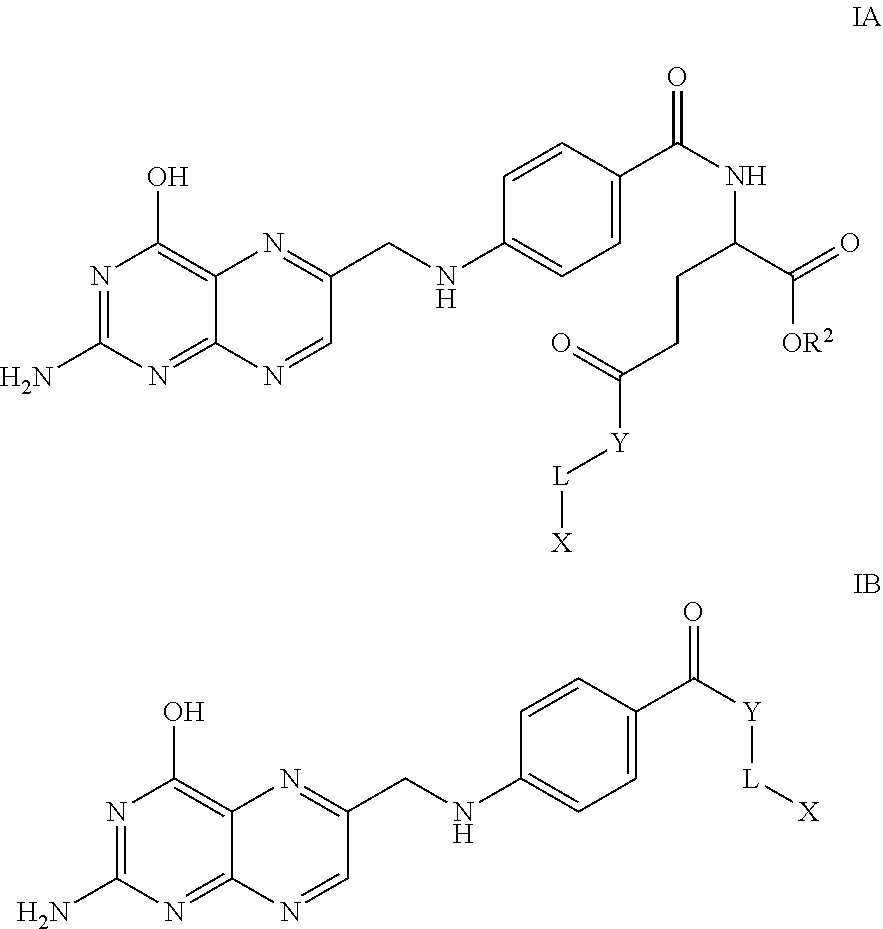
N1=C(N)N=C2C(=C1O)N=C(CNC1=CC=C(C(NC(C(=O)[OR2])CCC(=O)[Y][L][X])=O)C=C1)C=N2.N1=C(N)N=C2C(=C1O)N=C(CNC1=CC=C(C(=O)[Y][L][X])C=C1)C=N2
